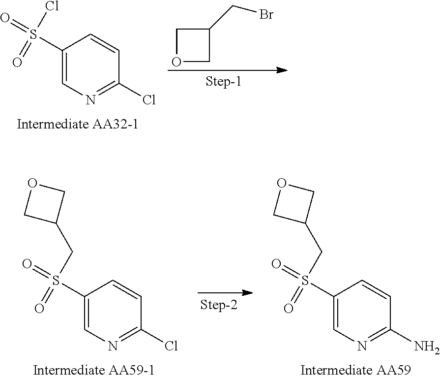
C1OCC1CBr.C1(S(=O)(Cl)=O)=CN=C(Cl)C=C1.C1(S(=O)(CC2COC2)=O)=CN=C(N)C=C1.C1(S(=O)(CC2COC2)=O)=CN=C(Cl)C=C1
